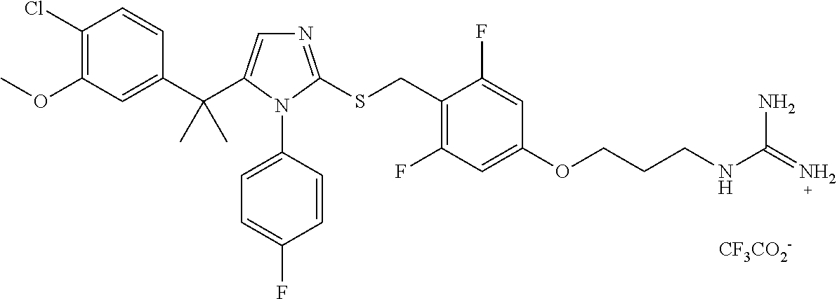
[CF3CO2-].N1=C(SCC2=C(F)C=C(OCCCNC(=N)N)C=C2F)N(C2=CC=C(F)C=C2)C(C(C2=CC(OC)=C(Cl)C=C2)(C)C)=C1
